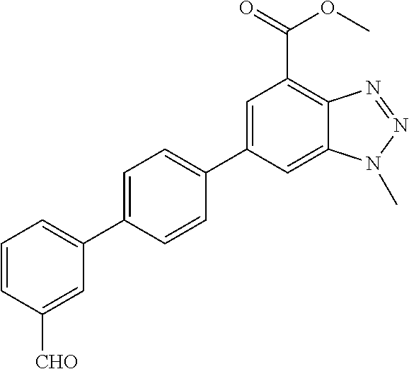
C12=CC(C3=CC=C(C4=CC=CC([CHO])=C4)C=C3)=CC(C(=O)OC)=C1N=NN2C
